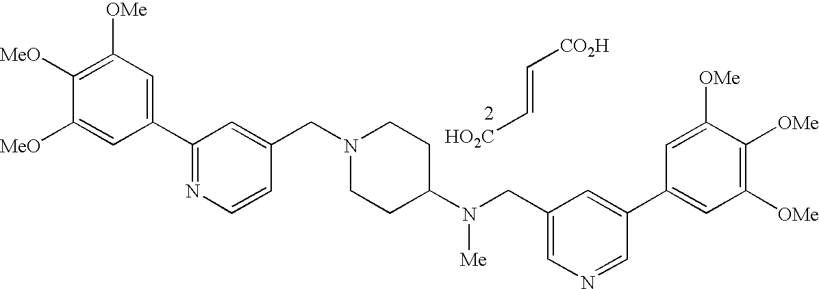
C1(C2=NC=CC(CN3CCC(N(CC4=CN=CC(C5=CC([OMe])=C([OMe])C([OMe])=C5)=C4)[Me])CC3)=C2)=CC([OMe])=C([MeO])C([MeO])=C1.[HO2C]C=C[CO2H]
